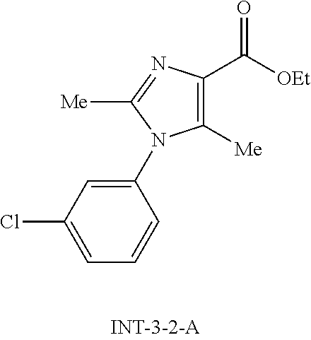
C1([Me])=C(C(=O)[OEt])N=C([Me])N1C1=CC(Cl)=CC=C1
